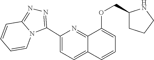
C12=NN=C(C3=CC=C4C(=N3)C(OCC3CCCN3)=CC=C4)N1C=CC=C2
